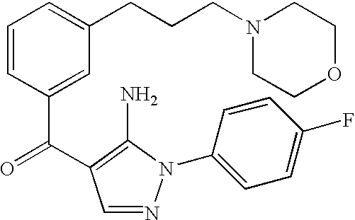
C1=CC(C(=O)C2=C(N)N(C3=CC=C(F)C=C3)N=C2)=CC(CCCN2CCOCC2)=C1
